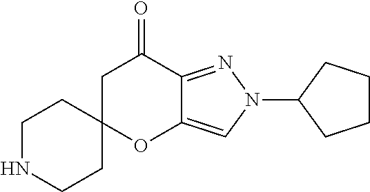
C1NCCC2(C1)OC1=CN(C3CCCC3)N=C1C(=O)C2
